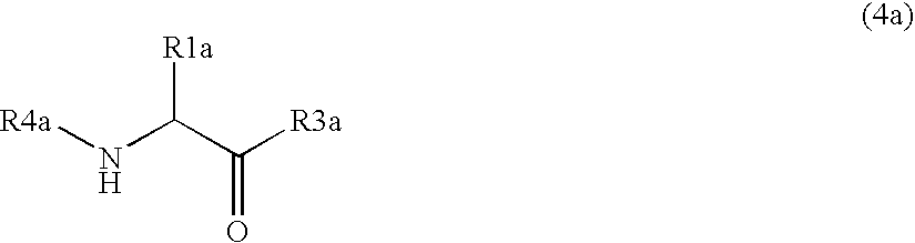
[R4a]NC(C([R3a])=O)[R1a]
